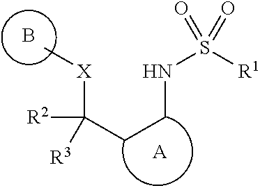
N(S([R1])(=O)=O)CCC([R3])([X]C)[R2].B.[A]
